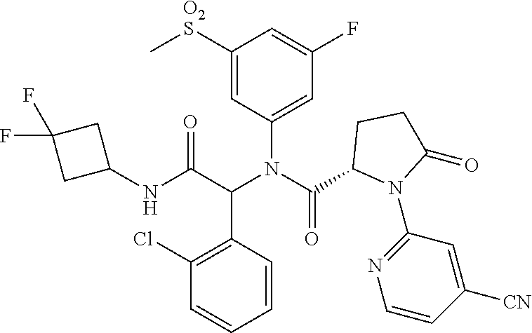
C1([O2S]C)=CC(N(C(C2N(C3=NC=CC([CN])=C3)C(=O)CC2)=O)C(C(NC2CC(F)(F)C2)=O)C2=C(Cl)C=CC=C2)=CC(F)=C1
